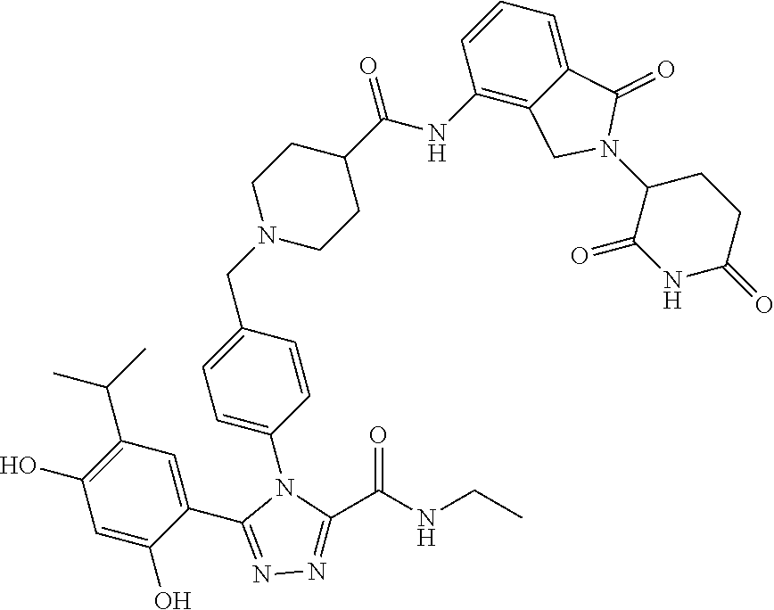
C1(C(C)C)=C(O)C=C(O)C(C2=NN=C(C(=O)NCC)N2C2=CC=C(CN3CCC(C(NC4=C5C(=CC=C4)C(=O)N(C4C(=O)NC(=O)CC4)C5)=O)CC3)C=C2)=C1
